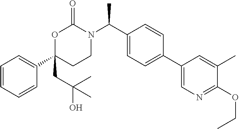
C1=CC=CC(C2(CC(O)(C)C)CCN(C(C3=CC=C(C4=CN=C(OCC)C(C)=C4)C=C3)C)C(=O)O2)=C1
